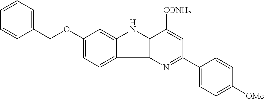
C1(COC2=CC=C3C(=C2)NC2=C3N=C(C3=CC=C([OMe])C=C3)C=C2[CONH2])=CC=CC=C1
